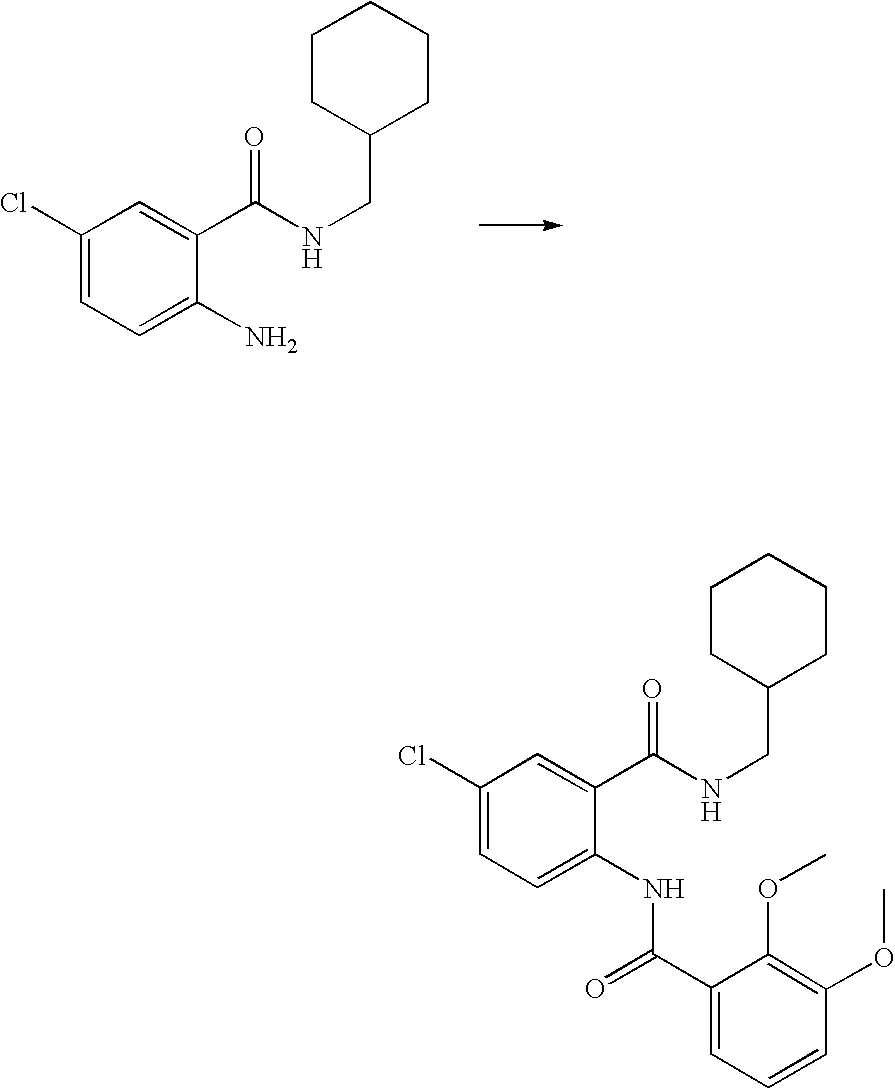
C1(Cl)=CC=C(N)C(C(NCC2CCCCC2)=O)=C1.C1(Cl)=CC=C(NC(C2=CC=CC(OC)=C2OC)=O)C(C(NCC2CCCCC2)=O)=C1
